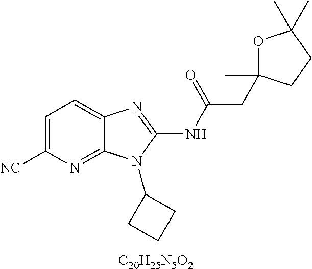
[C20H25N5O2].C1=C([NC])N=C2C(=C1)N=C(NC(CC1(C)OC(C)(C)CC1)=O)N2C1CCC1
